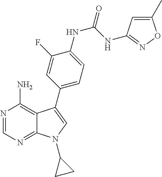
N1=CN=C2C(=C1N)C(C1=CC=C(NC(NC3=NOC(C)=C3)=O)C(F)=C1)=CN2C1CC1
